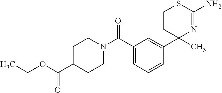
C1CC(C2=CC(C(N3CCC(C(OCC)=O)CC3)=O)=CC=C2)(C)N=C(N)S1
